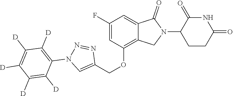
C1(OCC2=CN(C3=C([D])C([D])=C([D])C([D])=C3[D])N=N2)=C2C(=CC(F)=C1)C(=O)N(C1CCC(=O)NC1=O)C2
